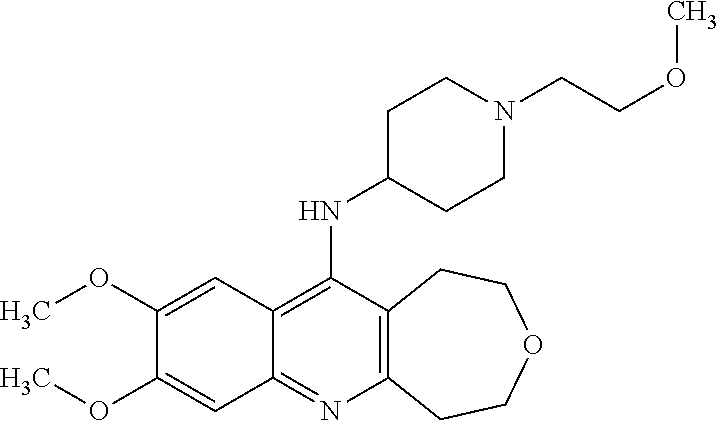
C12=C(C(NC3CCN(CCOC)CC3)=C3C(=N1)C=C(OC)C(OC)=C3)CCOCC2
